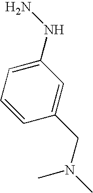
C1(NN)=CC=CC(CN(C)C)=C1
